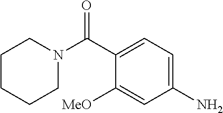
C1(N)=CC=C(C(N2CCCCC2)=O)C([MeO])=C1
